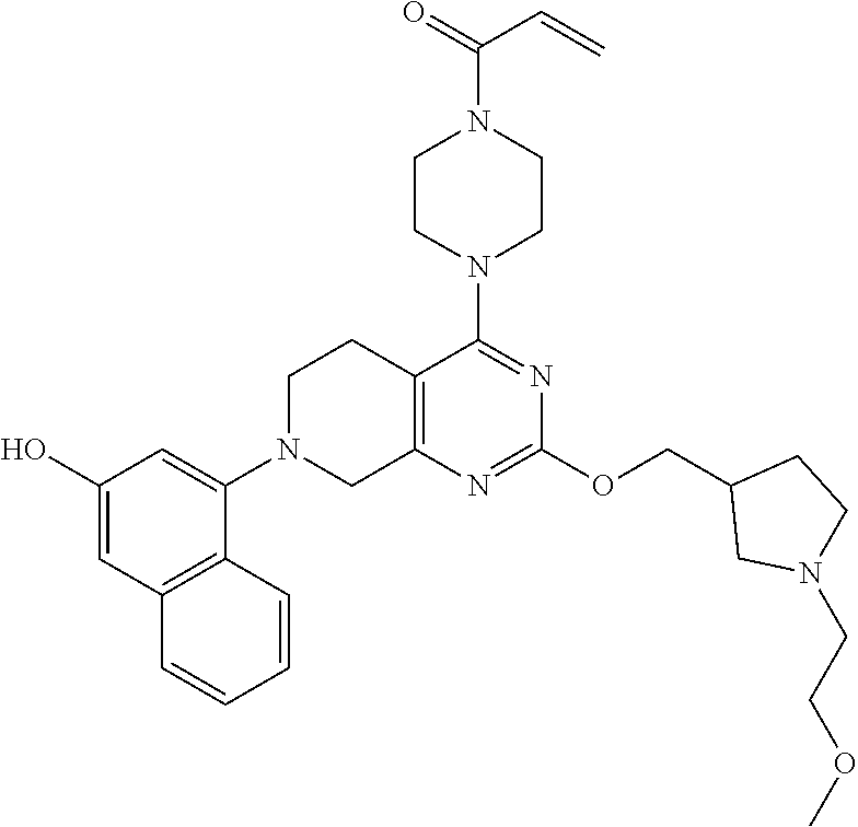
C1(O)=CC2=C(C(N3CC4=C(CC3)C(N3CCN(C(=O)C=C)CC3)=NC(OCC3CN(CCOC)CC3)=N4)=C1)C=CC=C2
